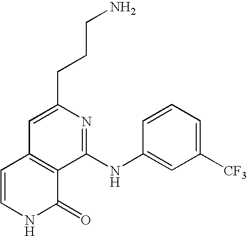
C(CN)CC1=CC2=C(C(=O)NC=C2)C(NC2=CC([CF3])=CC=C2)=N1
